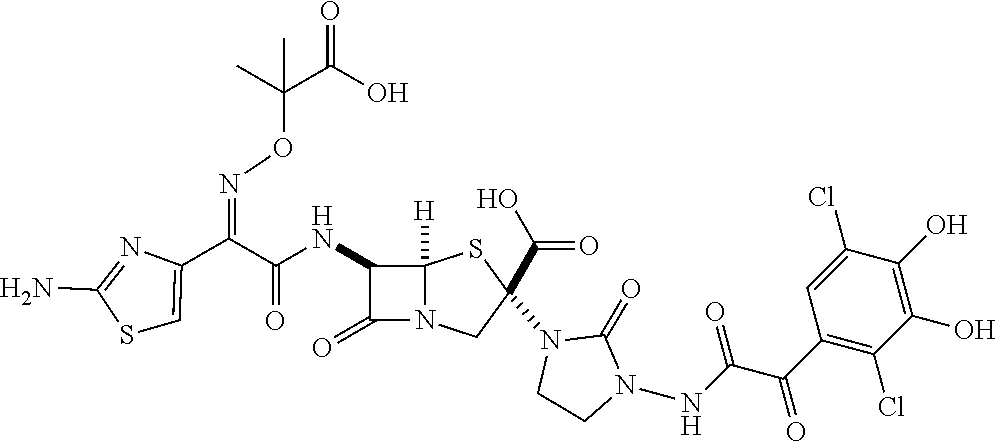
C(=O)(NC1C(=O)N2C1([H])SC(N1CCN(NC(=O)C(C3=C(Cl)C(O)=C(O)C(Cl)=C3)=O)C1=O)(C(O)=O)C2)C(C1=CSC(N)=N1)=NOC(C(O)=O)(C)C
